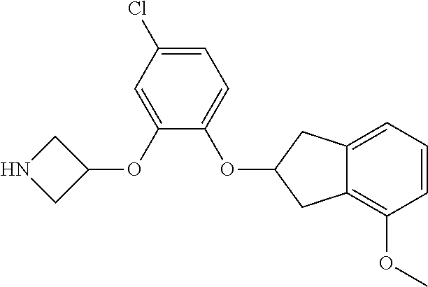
C1(OC2CNC2)=CC(Cl)=CC=C1OC1CC2=C(OC)C=CC=C2C1
